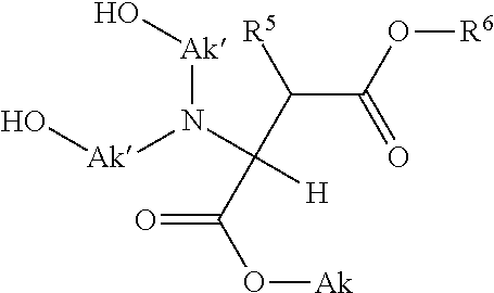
C(C(C(O[R6])=O)[R5])(C(O[Ak])=O)([H])N([Ak]O)[Ak]O
